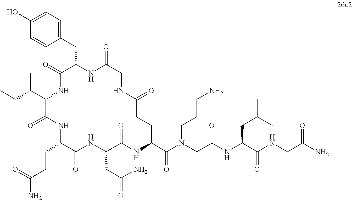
C(C1C(=O)NC(CC(N)=O)C(=O)NC(C(N(CC(NC(C(NCC(=O)N)=O)CC(C)C)=O)CCCN)=O)CCC(=O)NCC(=O)NC(CC2=CC=C(O)C=C2)C(=O)NC(C(CC)C)C(=O)N1)CC(=O)N
